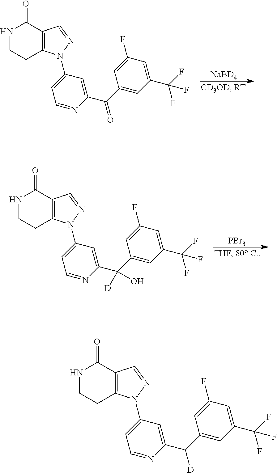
C1=C(F)C=C(C(F)(F)F)C=C1C(=O)C1=CC(N2C3=C(C=N2)C(=O)NCC3)=CC=N1.[NaBD4].[PBr3].C1=C(F)C=C(C(F)(F)F)C=C1C(C1=CC(N2C3=C(C=N2)C(=O)NCC3)=CC=N1)([D])O.C1=C(F)C=C(C(F)(F)F)C=C1C([D])C1=CC(N2C3=C(C=N2)C(=O)NCC3)=CC=N1
